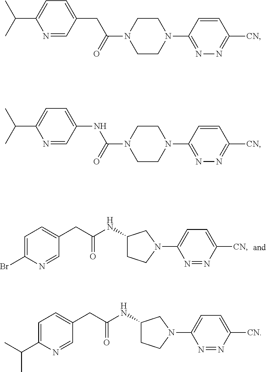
N1(C2=CC=C([CN])N=N2)CC(NC(CC2=CC=C(Br)N=C2)=O)CC1.N1=CC(CC(N2CCN(C3=NN=C([CN])C=C3)CC2)=O)=CC=C1C(C)C.N1=CC(NC(N2CCN(C3=NN=C([CN])C=C3)CC2)=O)=CC=C1C(C)C.N1(C2=CC=C([CN])N=N2)CC(NC(CC2=CC=C(C(C)C)N=C2)=O)CC1
